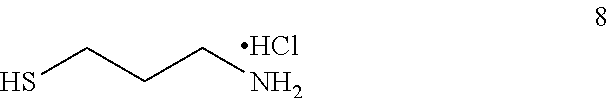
Cl.SCCCN
